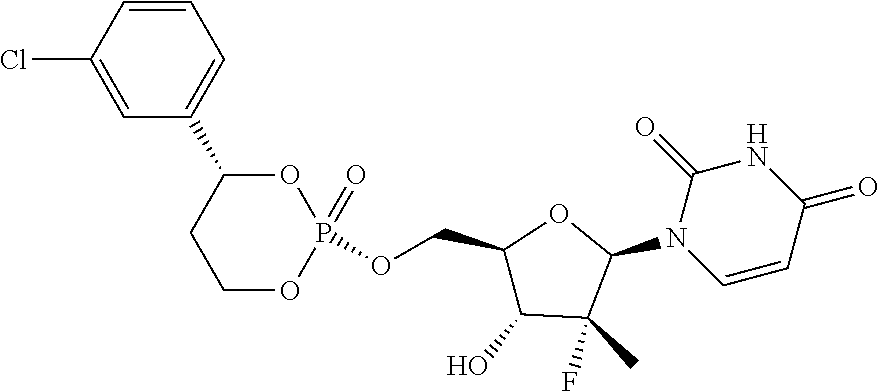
C1(Cl)=CC(C2CCOP(=O)(OCC3C(O)C(F)(C)C(N4C=CC(=O)NC4=O)O3)O2)=CC=C1
